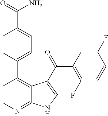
C1=CC(C2=C3C(=NC=C2)NC=C3C(=O)C2=C(F)C=CC(F)=C2)=CC=C1C(=O)N
